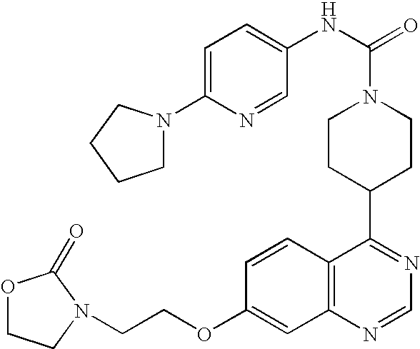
C1=C(N2CCCC2)N=CC(NC(=O)N2CCC(C3=NC=NC4=C3C=CC(OCCN3CCOC3=O)=C4)CC2)=C1
